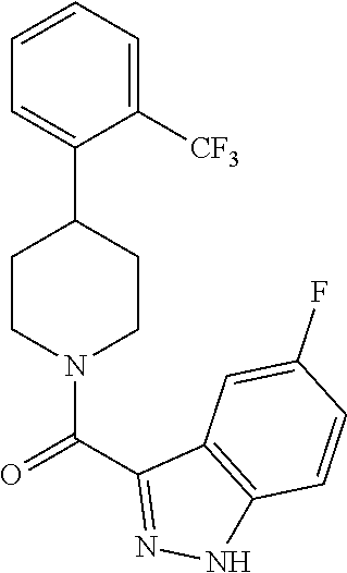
C1=CC=C([CF3])C(C2CCN(C(C3=NNC4=C3C=C(F)C=C4)=O)CC2)=C1
